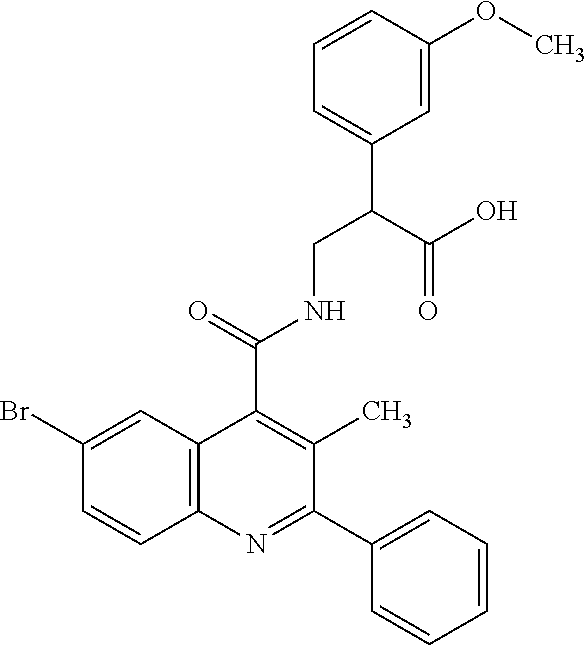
C1(Br)=CC2=C(C=C1)N=C(C1=CC=CC=C1)C(C)=C2C(=O)NCC(C1=CC=CC(OC)=C1)C(O)=O
